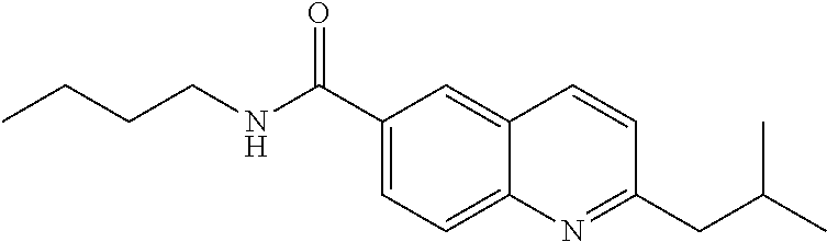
C1(C(NCCCC)=O)=CC=C2C(=C1)C=CC(CC(C)C)=N2
